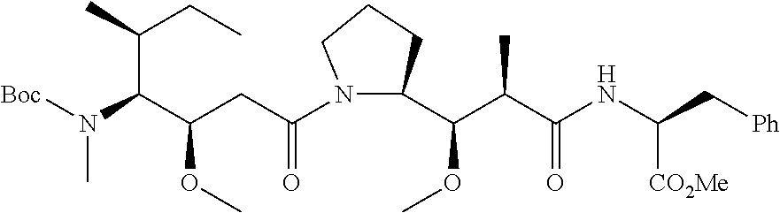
N1(C(CC(C(N([Boc])C)C(C)CC)OC)=O)CCCC1C(OC)C(C(NC(C[Ph])[CO2Me])=O)C
